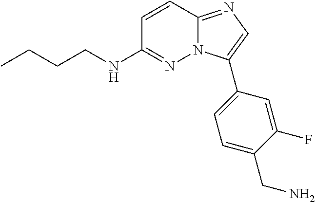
C1=CC2=NC=C(C3=CC=C(CN)C(F)=C3)N2N=C1NCCCC
